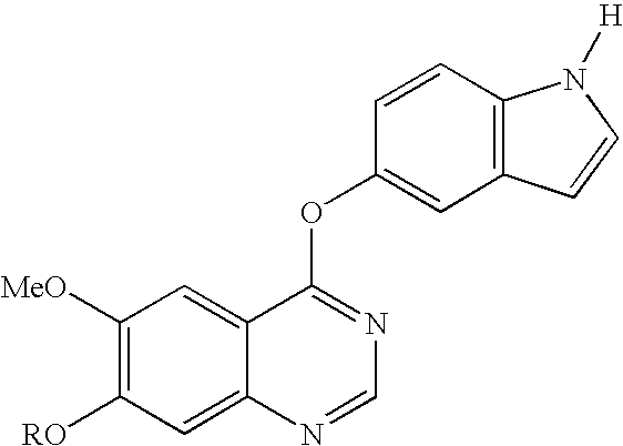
C1([MeO])=C([RO])C=C2C(=C1)C(OC1=CC3=C(C=C1)N([H])C=C3)=NC=N2
